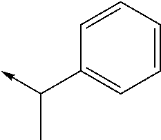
C1=CC=CC(C(->C)C)=C1
